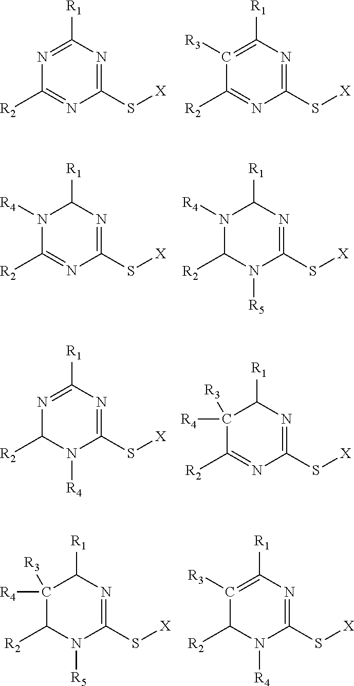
C1(S[X])=NC([R1])=NC([R2])=N1.C1(S[X])=NC([R1])=C([R3])C([R2])=N1.C1(S[X])=NC([R1])N([R4])C([R2])=N1.C1(S[X])=NC([R1])N([R4])C([R2])N1[R5].C1(S[X])=NC([R1])=NC([R2])N1[R4].C1(S[X])=NC([R1])C([R4])([R3])C([R2])=N1.C1(S[X])=NC([R1])C([R4])([R3])C([R2])N1[R5].C1(S[X])=NC([R1])=C([R3])C([R2])N1[R4]
